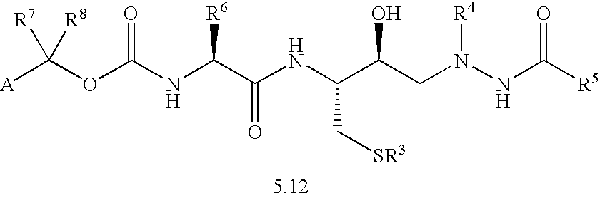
[A]C(OC(NC(C(NC(C(CN(NC([R5])=O)[R4])O)C[SR3])=O)[R6])=O)([R7])[R8]
